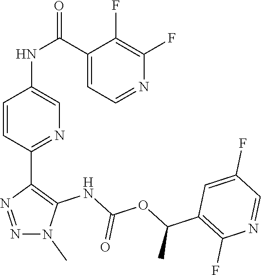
N1(C)N=NC(C2=NC=C(NC(C3=CC=NC(F)=C3F)=O)C=C2)=C1NC(OC(C1=C(F)N=CC(F)=C1)C)=O
